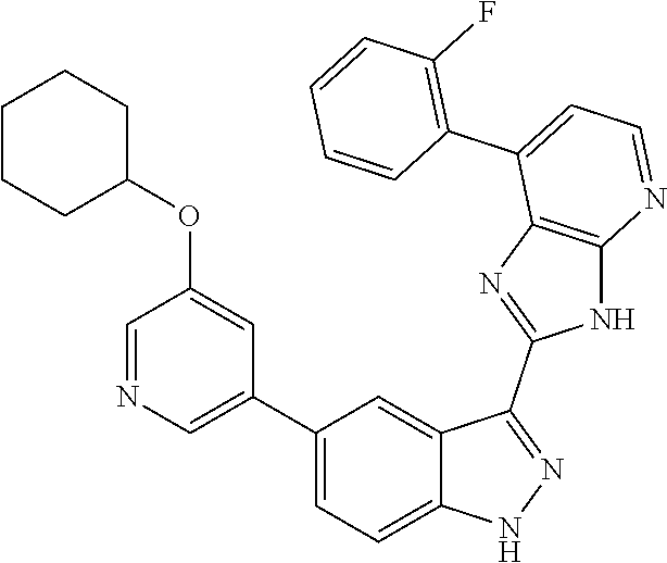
C1(C2=CC=C3C(=C2)C(C2=NC4=C(N2)N=CC=C4C2=C(F)C=CC=C2)=NN3)=CN=CC(OC2CCCCC2)=C1
